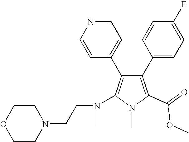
C1(C2=CC=C(F)C=C2)=C(C(OC)=O)N(C)C(N(CCN2CCOCC2)C)=C1C1=CC=NC=C1
